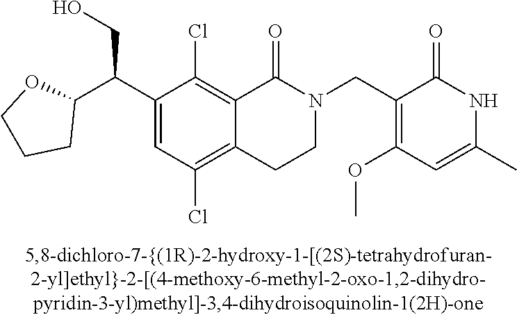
C1(C(C2OCCC2)CO)=CC(Cl)=C2C(=C1Cl)C(=O)N(CC1=C(OC)C=C(C)NC1=O)CC2
